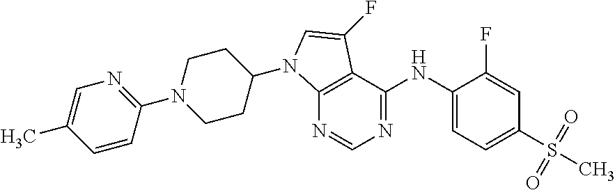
N1=CN=C(NC2=CC=C(S(=O)(=O)C)C=C2F)C2=C1N(C1CCN(C3=NC=C(C)C=C3)CC1)C=C2F
